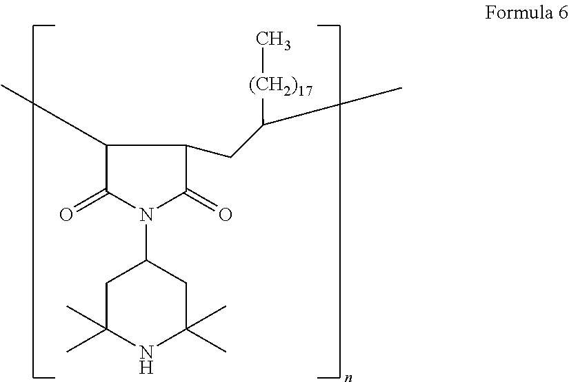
C1(C)C(=O)N(C2CC(C)(C)NC(C)(C)C2)C(=O)C1CC(C)[(CH2)17]C
